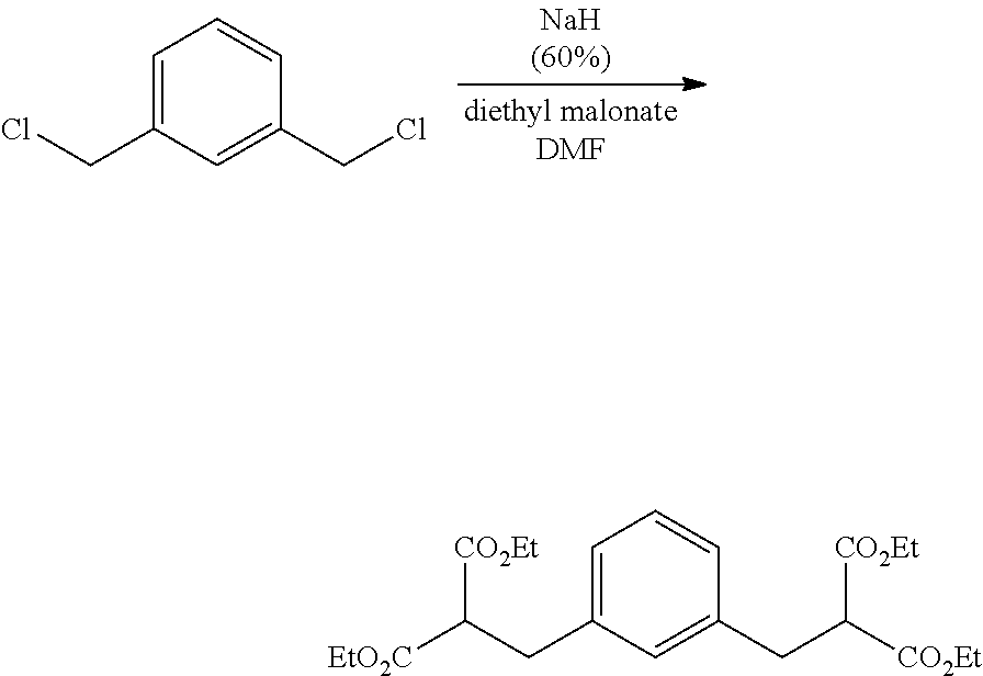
C1=C(CCl)C=C(CCl)C=C1.C1=C(CC([EtO2C])[CO2Et])C=C(CC([CO2Et])[CO2Et])C=C1
